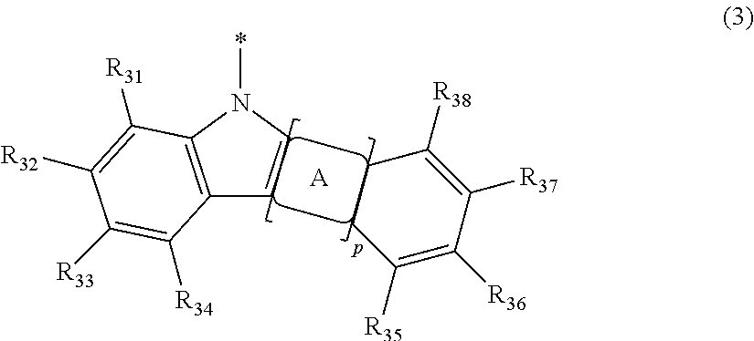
C12=C(N(*)C=C1)C([R31])=C([R32])C([R33])=C2[R34].C1CC([R35])=C([R36])C([R37])=C1[R38].[A]
